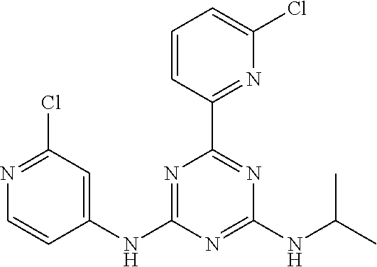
C1=CC(C2=NC(NC(C)C)=NC(NC3=CC(Cl)=NC=C3)=N2)=NC(Cl)=C1
